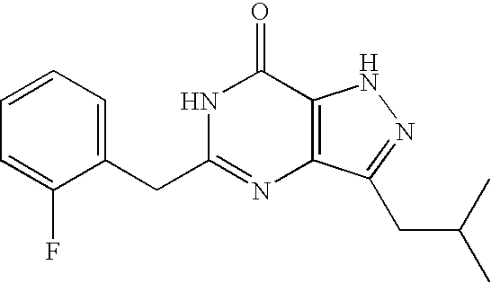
C1=C(CC2=NC3=C(C(=O)N2)NN=C3CC(C)C)C(F)=CC=C1
